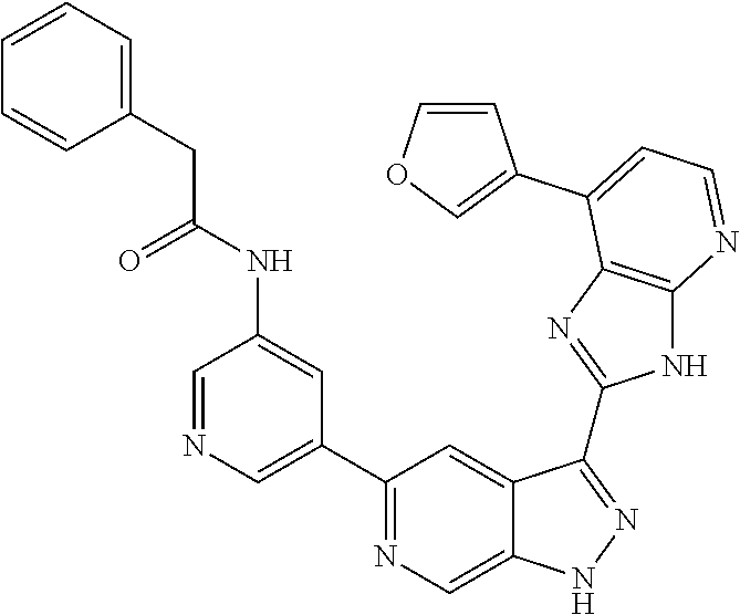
C1=NC=C(C2=NC=C3C(=C2)C(C2=NC4=C(N2)N=CC=C4C2=COC=C2)=NN3)C=C1NC(CC1=CC=CC=C1)=O
